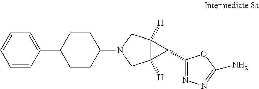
C1=CC(C2CCC(N3CC4([H])C([H])(C3)C4C3=NN=C(N)O3)CC2)=CC=C1
